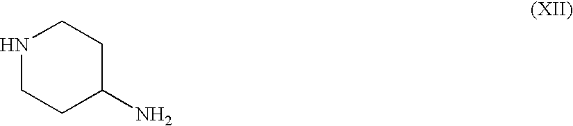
N1CCC(N)CC1
